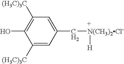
C1([(H3C)3C])=C(O)C([(H3C)3C])=CC(C[N(CH3)2Cl-][H])=C1
